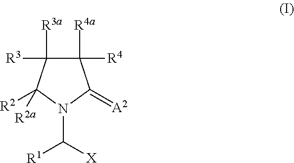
C1([R4a])([R4])C([R3a])([R3])C([R2a])([R2])N(C([X])[R1])C1=[A2]
